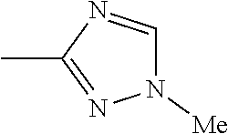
N1([Me])C=NC(C)=N1
